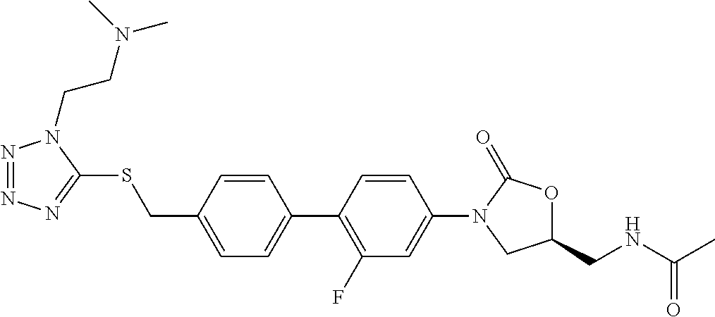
C(C1=CC=C(C2=C(F)C=C(N3CC(CNC(C)=O)OC3=O)C=C2)C=C1)SC1=NN=NN1CCN(C)C
